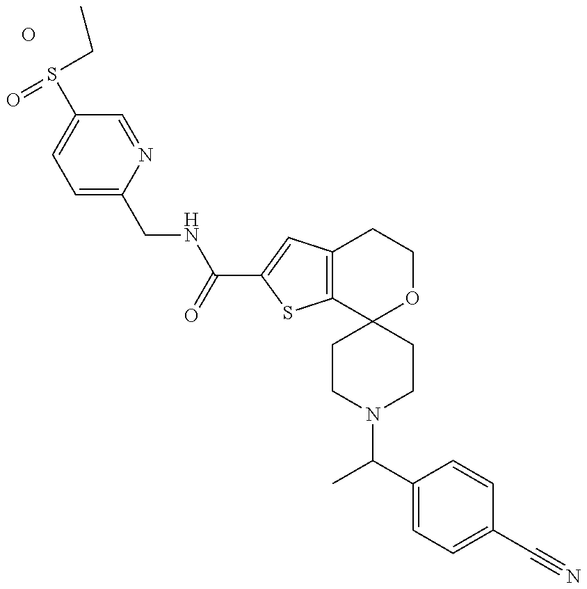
S(=O)(C1=CC=C(CNC(=O)C2=CC3=C(S2)C2(OCC3)CCN(C(C)C3=CC=C(C#N)C=C3)CC2)N=C1)CC.O
